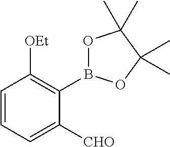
C1=CC=C([CHO])C(B2OC(C)(C)C(C)(C)O2)=C1[OEt]
